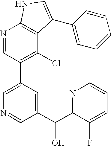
N1=CC(C2=CN=CC(C(O)C3=NC=CC=C3F)=C2)=C(Cl)C2=C1NC=C2C1=CC=CC=C1
